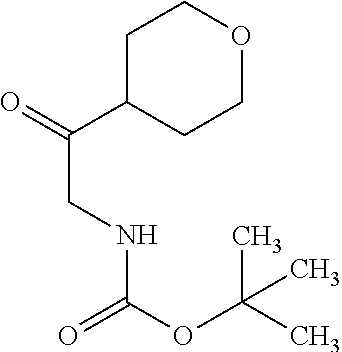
C1C(C(=O)CNC(OC(C)(C)C)=O)CCOC1
